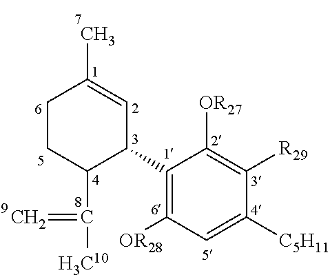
C1(C2=C([OR28])C=C([C5H11])C([R29])=C2[OR27])C=C(C)CCC1C([H3C10])=C
